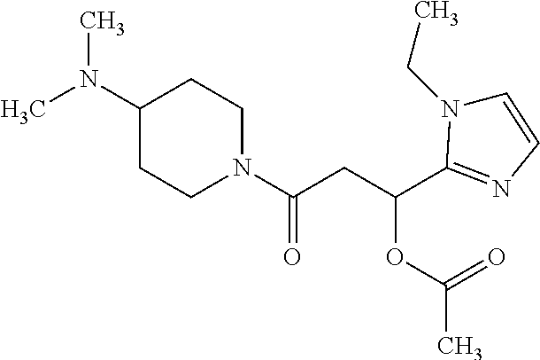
CN(C1CCN(C(CC(OC(=O)C)C2=NC=CN2CC)=O)CC1)C
